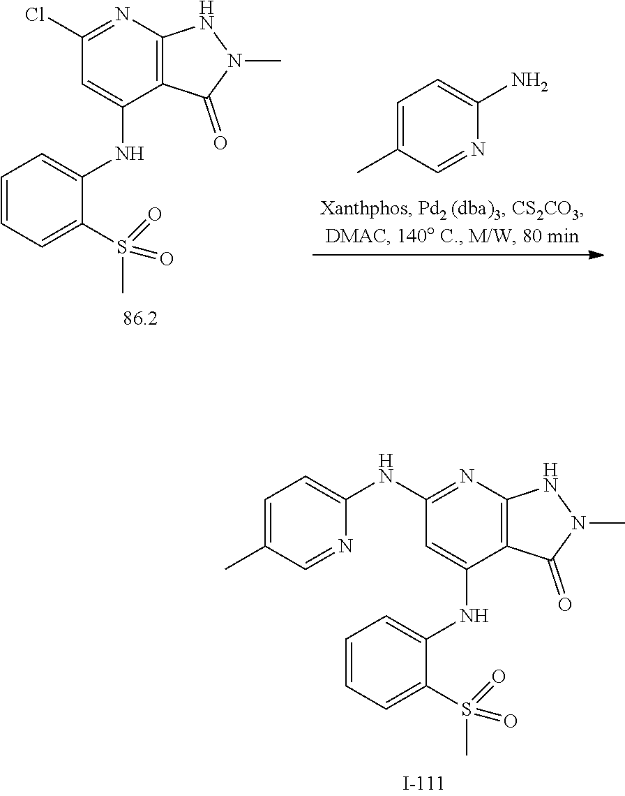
C1(Cl)=NC2=C(C(NC3=CC=CC=C3S(C)(=O)=O)=C1)C(=O)N(C)N2.C1=C(C)C=NC(N)=C1.C1(NC2=CC=C(C)C=N2)=NC2=C(C(NC3=CC=CC=C3S(C)(=O)=O)=C1)C(=O)N(C)N2
